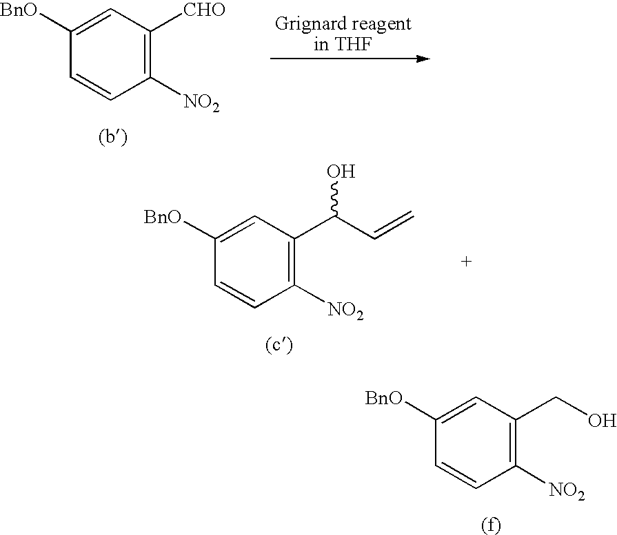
C1([BnO])=CC([CHO])=C([NO2])C=C1.C1([BnO])=CC(C(C=C)O)=C([NO2])C=C1.C1([BnO])=CC(CO)=C([NO2])C=C1
